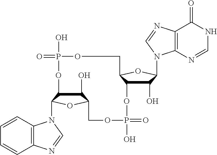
C1(O)C2C(N3C4=C(C=CC=C4)N=C3)OC1COP(O)(=O)OC1C(O)C(N3C4=C(C(=O)NC=N4)N=C3)OC1COP(O)(=O)O2
